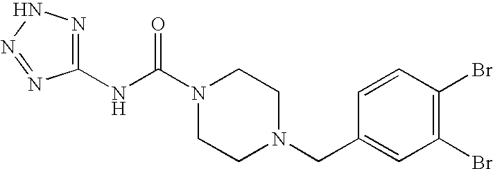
N(C(N1CCN(CC2=CC(Br)=C(Br)C=C2)CC1)=O)C1=NNN=N1
